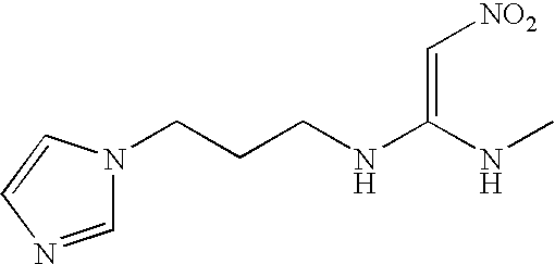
C1=NC=CN1CCCNC(NC)=C[NO2]
